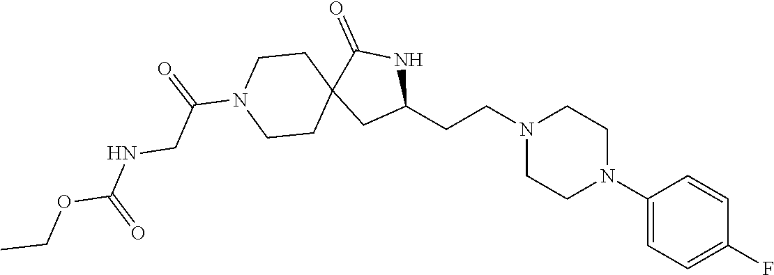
C1(N2CCN(CCC3NC(=O)C4(C3)CCN(C(=O)CNC(OCC)=O)CC4)CC2)=CC=C(F)C=C1
